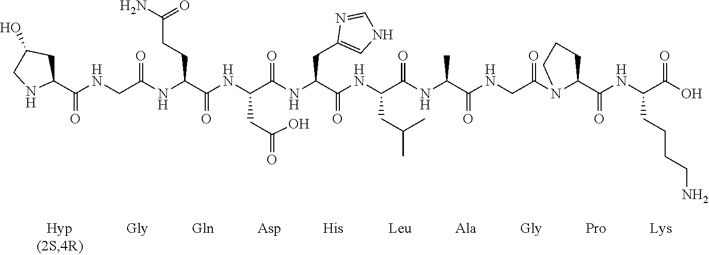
C1(C(NCC(NC(C(NC(C(NC(C(NC(C(NC(C(NCC(N2C(C(NC(C(O)=O)CCCCN)=O)CCC2)=O)=O)C)=O)CC(C)C)=O)CC2=CNC=N2)=O)CC(O)=O)=O)CCC(N)=O)=O)=O)CC(O)CN1
